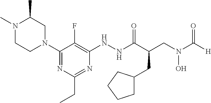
N1(C2=NC(CC)=NC(NNC(C(CN(O)C([H])=O)CC3CCCC3)=O)=C2F)CC(C)N(C)CC1
